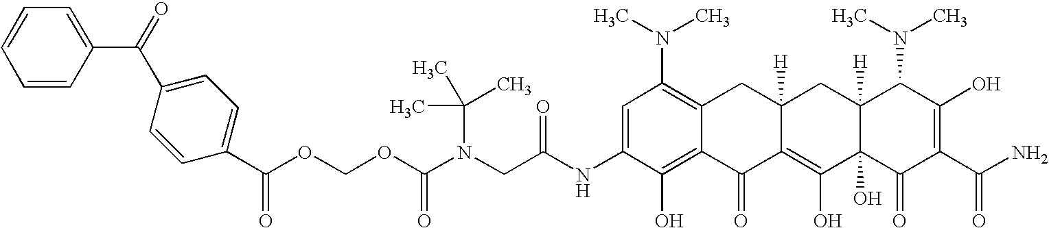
N(CC(NC1=CC(N(C)C)=C2C(=C1O)C(=O)C1=C(O)C3(O)C([H])(CC1([H])C2)C(N(C)C)C(O)=C(C(N)=O)C3=O)=O)(C(OCOC(=O)C1=CC=C(C(C2=CC=CC=C2)=O)C=C1)=O)C(C)(C)C
